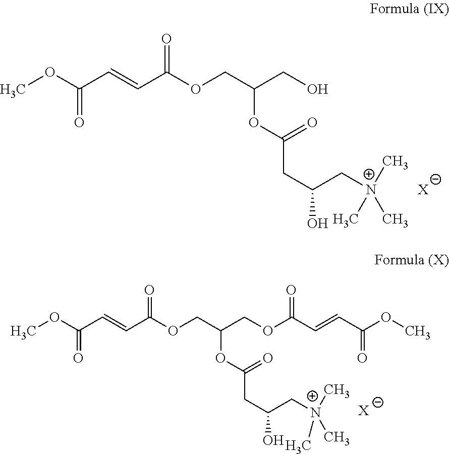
COC(C=CC(OCC(CO)OC(CC(C[N+](C)(C)C)O)=O)=O)=O.[X].COC(C=CC(OCC(COC(C=CC(OC)=O)=O)OC(CC(C[N+](C)(C)C)O)=O)=O)=O.[X]
